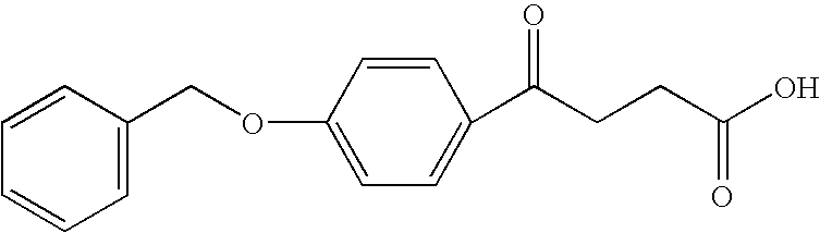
C1=CC=C(COC2=CC=C(C(CCC(O)=O)=O)C=C2)C=C1
